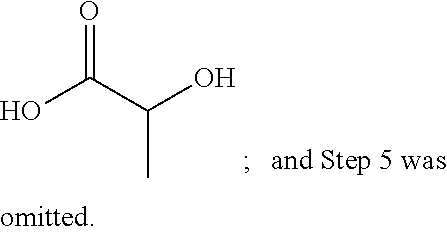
OC(C(O)C)=O
